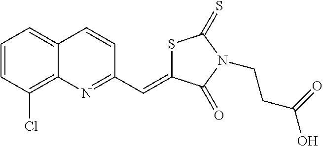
S1C(=CC2=NC3=C(Cl)C=CC=C3C=C2)C(=O)N(CCC(O)=O)C1=S
